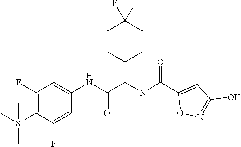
C1(F)=C([Si](C)(C)C)C(F)=CC(NC(C(N(C(C2=CC(O)=NO2)=O)C)C2CCC(F)(F)CC2)=O)=C1
